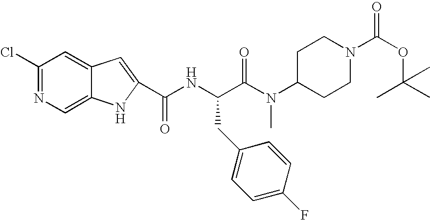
C1(Cl)=NC=C2C(=C1)C=C(C(NC(C(=O)N(C1CCN(C(OC(C)(C)C)=O)CC1)C)CC1=CC=C(F)C=C1)=O)N2
